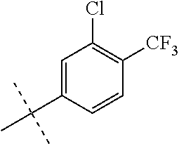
C1=CC([CF3])=C(Cl)C=C1C(C)(C)C
